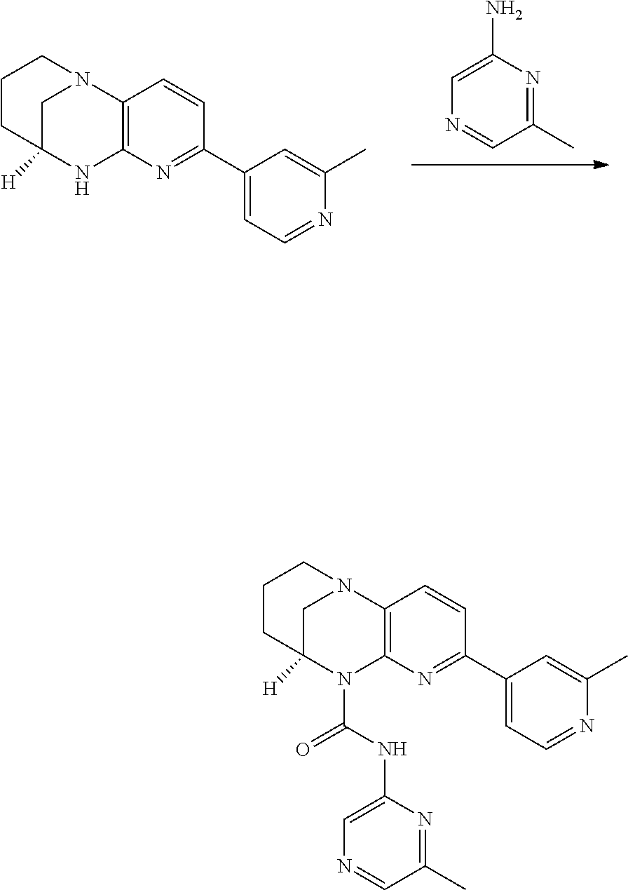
C12=C(N=C(C3=CC=NC(C)=C3)C=C1)NC1([H])CN2CCC1.C1=C(N)N=C(C)C=N1.C12=C(N=C(C3=CC=NC(C)=C3)C=C1)N(C(=O)NC1=CN=CC(C)=N1)C1([H])CN2CCC1
